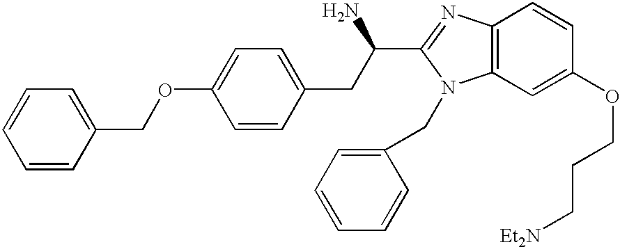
C1=CC=CC(COC2=CC=C(CC(N)C3=NC4=C(C=C(OCCC[Et2N])C=C4)N3CC3=CC=CC=C3)C=C2)=C1
